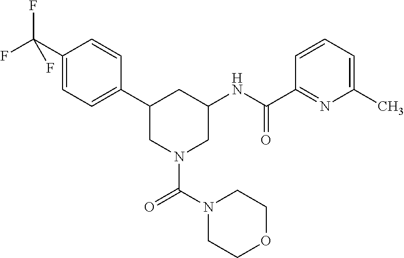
C1(C(F)(F)F)=CC=C(C2CN(C(N3CCOCC3)=O)CC(NC(C3=NC(C)=CC=C3)=O)C2)C=C1
